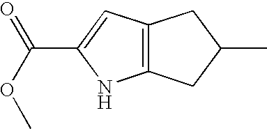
C12=C(CC(C)C1)NC(C(OC)=O)=C2
